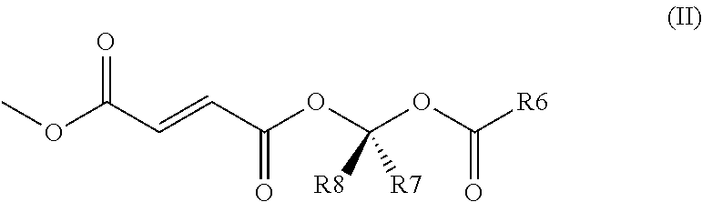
COC(C=CC(OC(OC([R6])=O)([R8])[R7])=O)=O
